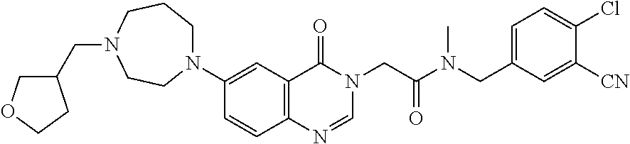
C1=CC2=C(C=C1N1CCCN(CC3COCC3)CC1)C(=O)N(CC(N(CC1=CC=C(Cl)C([CN])=C1)C)=O)C=N2
